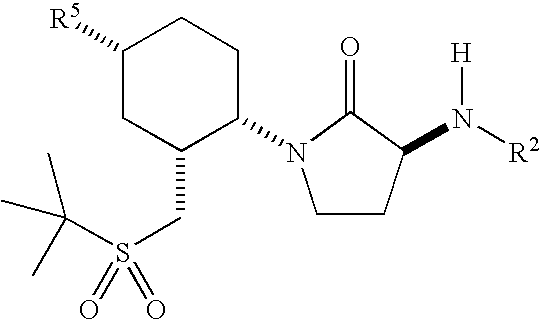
C1([R5])CC(CS(C(C)(C)C)(=O)=O)C(N2CCC(N([R2])[H])C2=O)CC1
